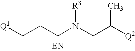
C(CCN(CC(C)[Q2])[R3])[Q1].[EN]
